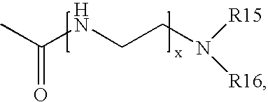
C(NCCN([R15])[R16])(C)=O
